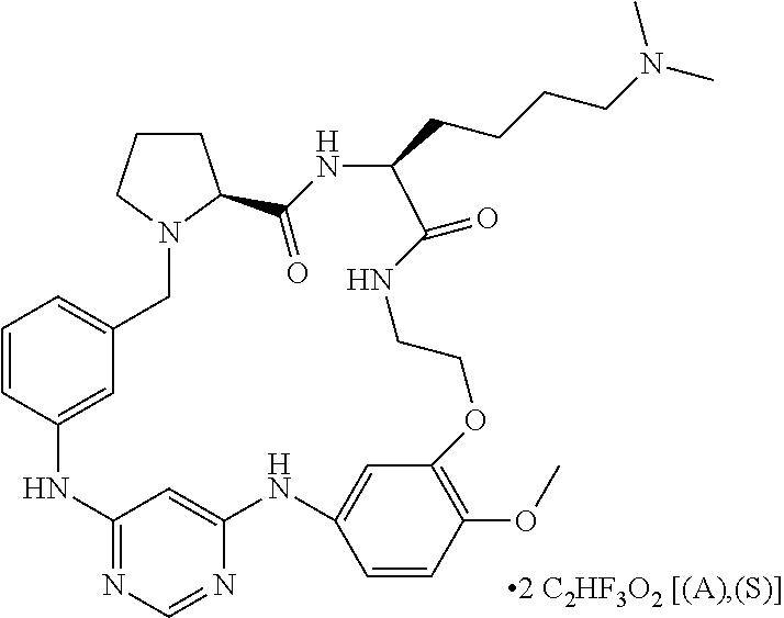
C1=CC2=CC(=C1)CN1C(CCC1)C(=O)NC(CCCCN(C)C)C(=O)NCCOC1=C(OC)C=CC(=C1)NC1=CC(=NC=N1)N2
